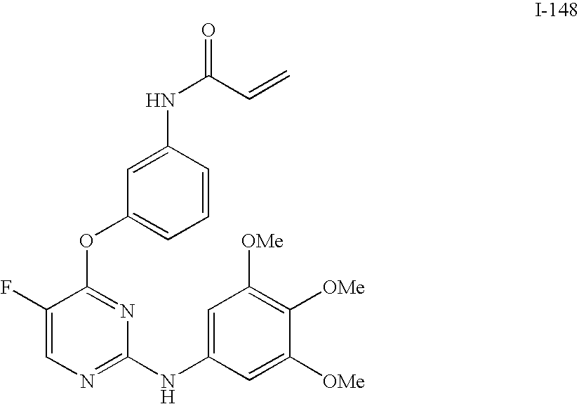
C1=CC(NC(C=C)=O)=CC(OC2=NC(NC3=CC([OMe])=C([OMe])C([OMe])=C3)=NC=C2F)=C1
